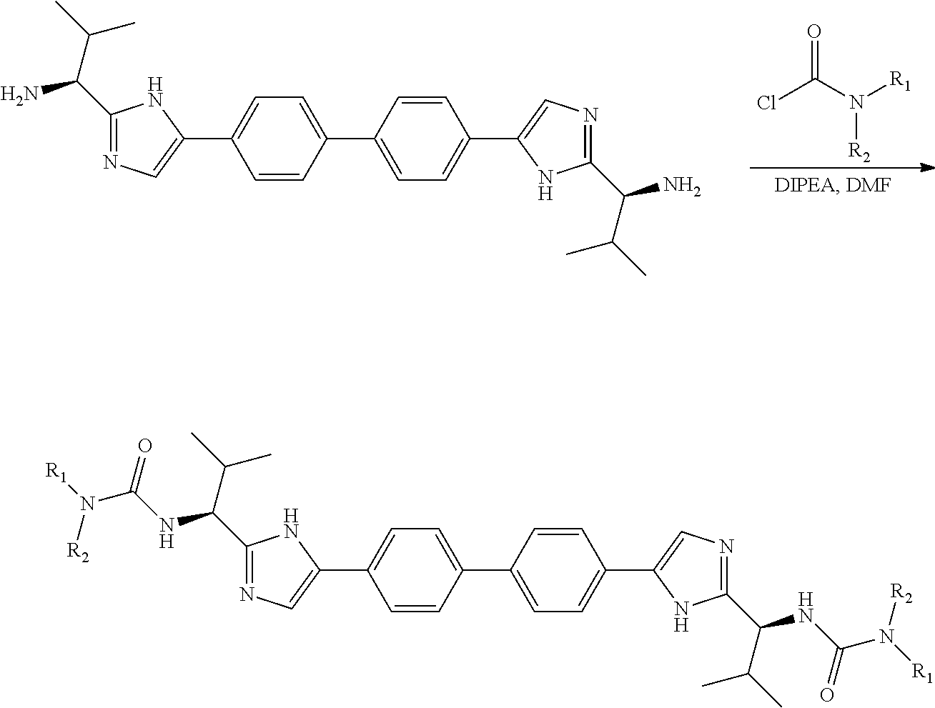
C1=CC(C2=CC=C(C3=CN=C(C(C(C)C)NC(N([R1])[R2])=O)N3)C=C2)=CC=C1C1=CN=C(C(C(C)C)NC(N([R1])[R2])=O)N1.C1=CC(C2=CC=C(C3=CN=C(C(C(C)C)N)N3)C=C2)=CC=C1C1=CN=C(C(C(C)C)N)N1.ClC(N([R1])[R2])=O
